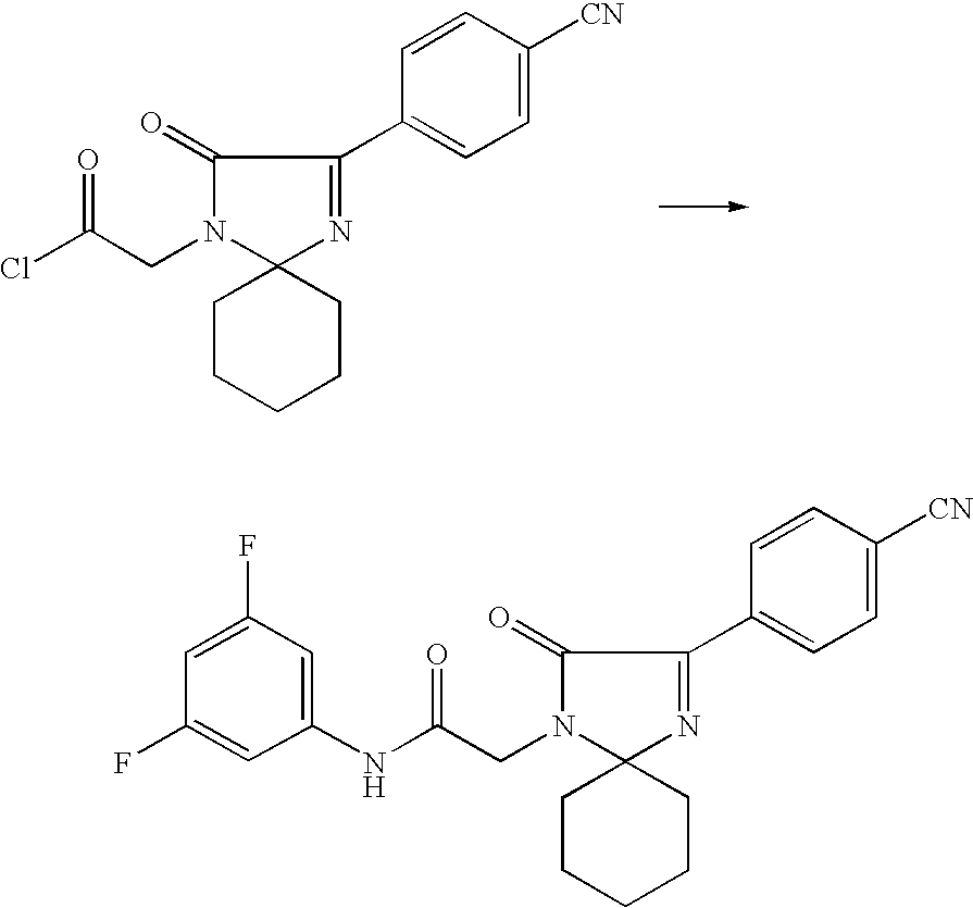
C12(CCCCC1)N=C(C1=CC=C([CN])C=C1)C(=O)N2CC(Cl)=O.C12(CCCCC1)N=C(C1=CC=C([CN])C=C1)C(=O)N2CC(NC1=CC(F)=CC(F)=C1)=O
